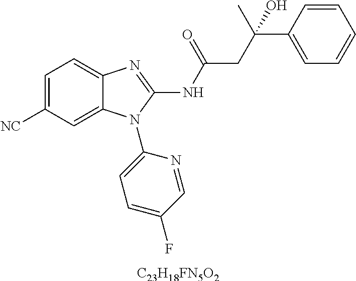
C1=C([NC])C=C2C(=C1)N=C(NC(=O)CC(C)(C1=CC=CC=C1)O)N2C1=CC=C(F)C=N1.[C23H18FN5O2]
